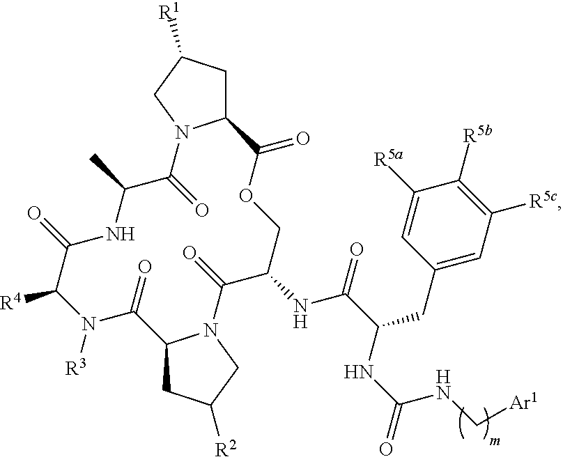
C12CC([R1])CN1C(=O)C(C)NC(=O)C([R4])N([R3])C(=O)C1CC([R2])CN1C(=O)C(NC(C(NC(=O)NC[Ar1])CC1=CC([R5c])=C([R5b])C([R5a])=C1)=O)COC2=O
